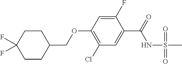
C1(Cl)=C(OCC2CCC(F)(F)CC2)C=C(F)C(C(=O)NS(=O)(C)=O)=C1
